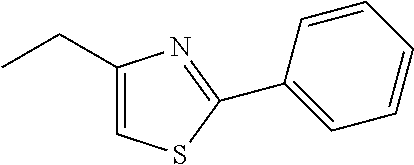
C1(CC)=CSC(C2=CC=CC=C2)=N1
